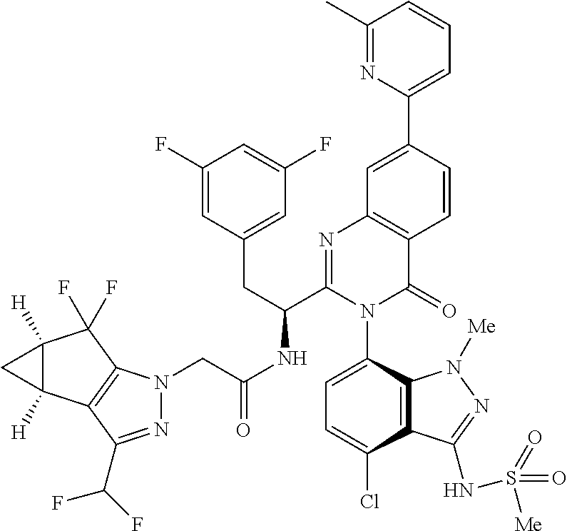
C12([H])C([H])(C3=C(C1(F)F)N(CC(NC(C1=NC4=C(C(=O)N1C1=CC=C(Cl)C5=C1N([Me])N=C5NS(=O)(=O)[Me])C=CC(C1=CC=CC(C)=N1)=C4)CC1=CC(F)=CC(F)=C1)=O)N=C3C(F)F)C2
